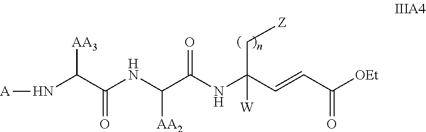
[A]NC(C(NC(C(=O)NC([W])(C=CC([OEt])=O)C[Z])[AA2])=O)[AA3]
